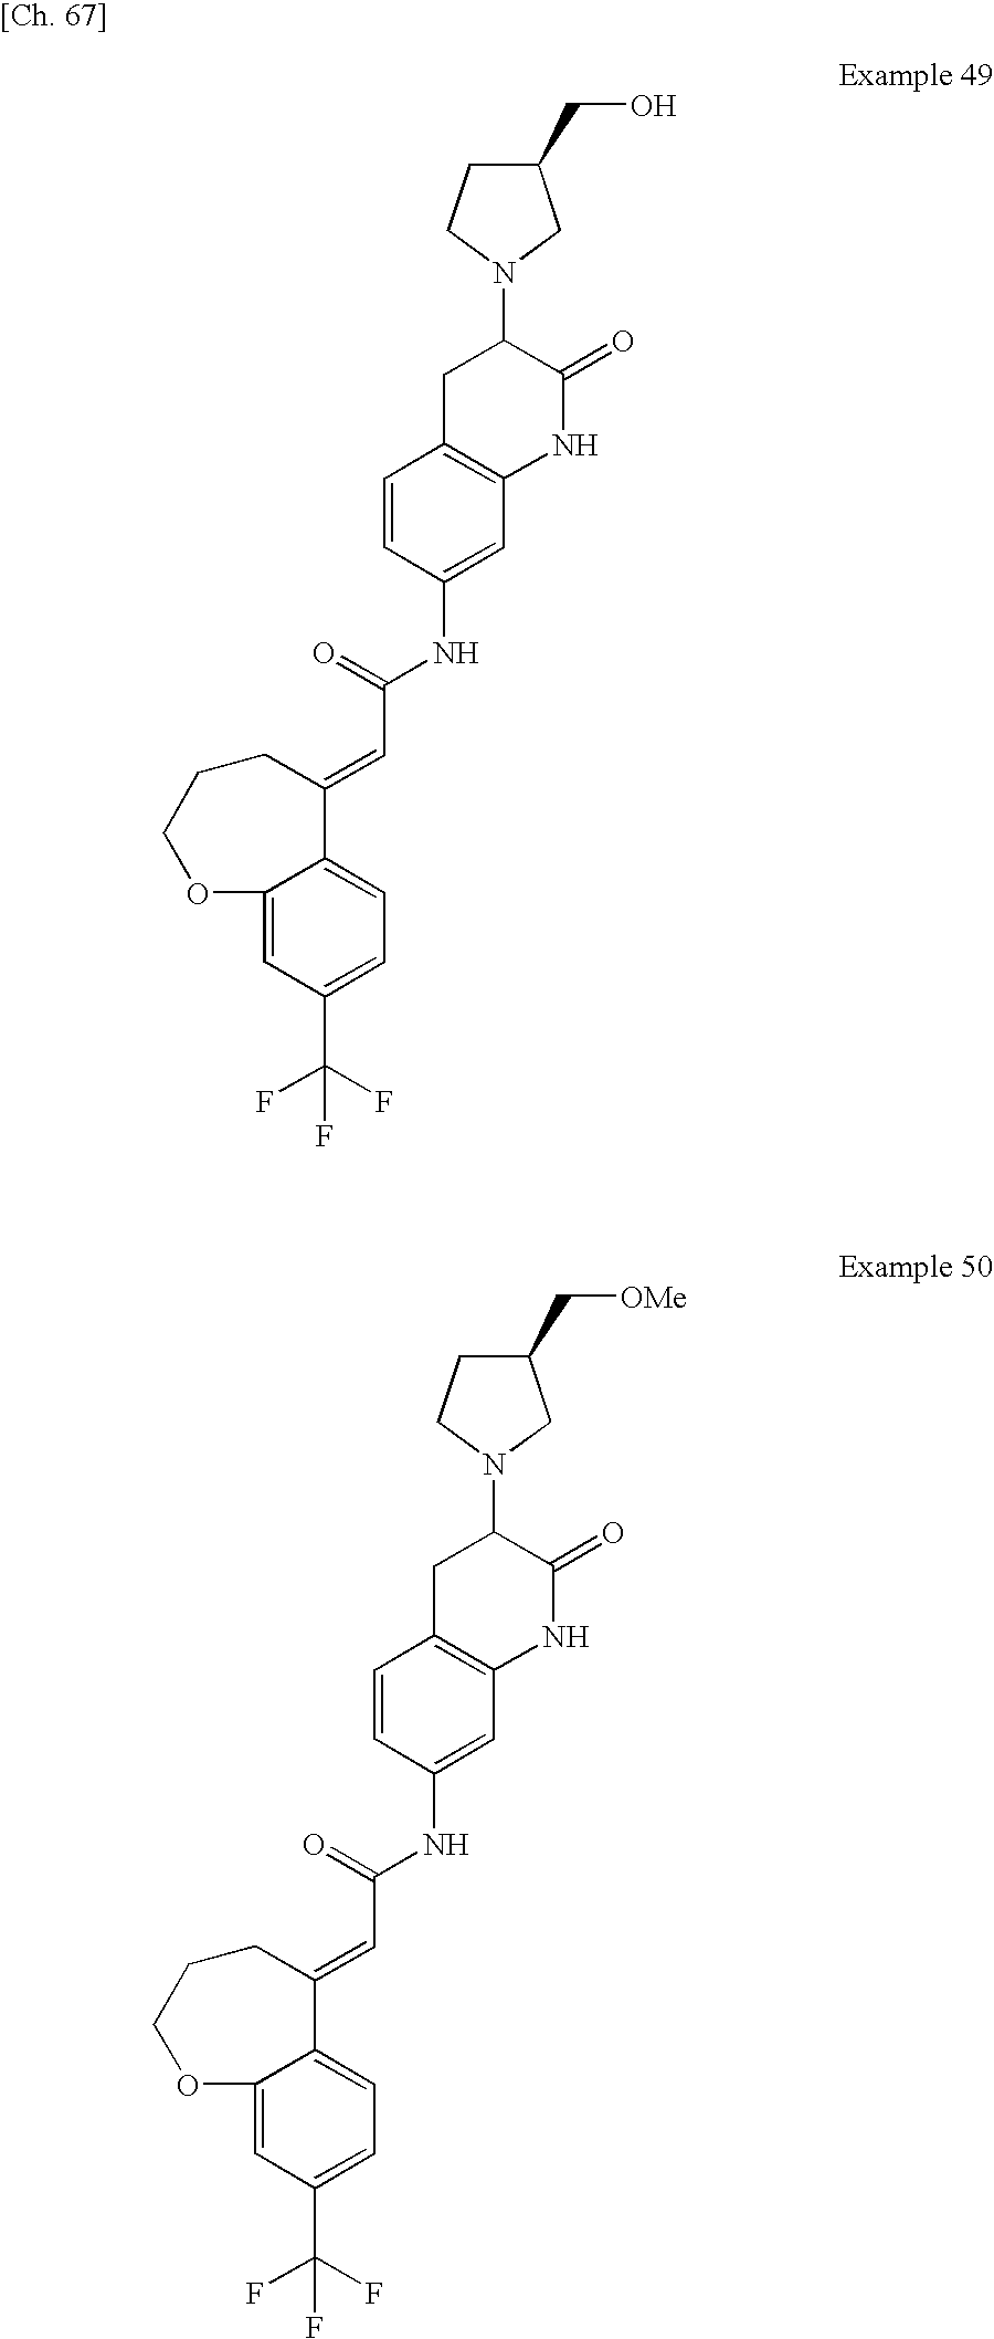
C12=CC(C(F)(F)F)=CC=C1C(=CC(NC1=CC3=C(C=C1)CC(N1CC(CO)CC1)C(=O)N3)=O)CCCO2.C12=CC(C(F)(F)F)=CC=C1C(=CC(NC1=CC3=C(C=C1)CC(N1CC(C[OMe])CC1)C(=O)N3)=O)CCCO2
